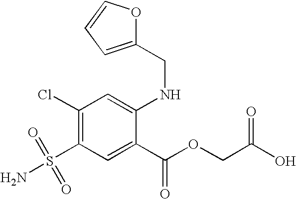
C1(Cl)=C(S(=O)(=O)N)C=C(C(OCC(O)=O)=O)C(NCC2=CC=CO2)=C1
